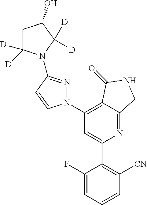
C1(N2N=C(N3C([D])([D])CC(O)C3([D])[D])C=C2)=C2C(=NC(C3=C([CN])C=CC=C3F)=C1)CNC2=O
